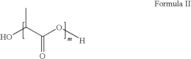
CC(C(O[H])=O)O
